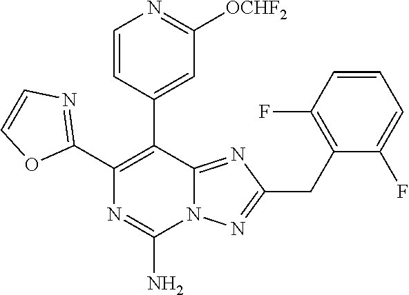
C1(C2=C(C3=CC([OCHF2])=NC=C3)C3=NC(CC4=C(F)C=CC=C4F)=NN3C(N)=N2)=NC=CO1
